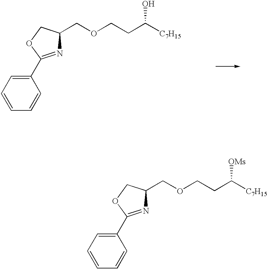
C1(C2=NC(COCCC([C7H15])[OMs])CO2)=CC=CC=C1.C1(C2=NC(COCCC([C7H15])O)CO2)=CC=CC=C1
